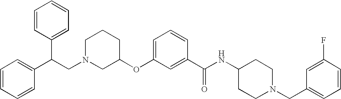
C1CCC(OC2=CC=CC(C(NC3CCN(CC4=CC=CC(F)=C4)CC3)=O)=C2)CN1CC(C1=CC=CC=C1)C1=CC=CC=C1
